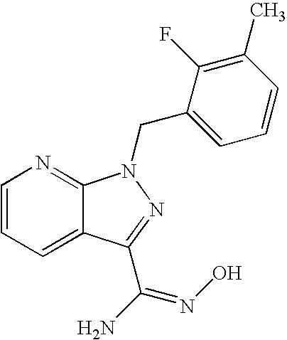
C1=CC=C2C(=N1)N(CC1=CC=CC(C)=C1F)N=C2C(N)=NO
